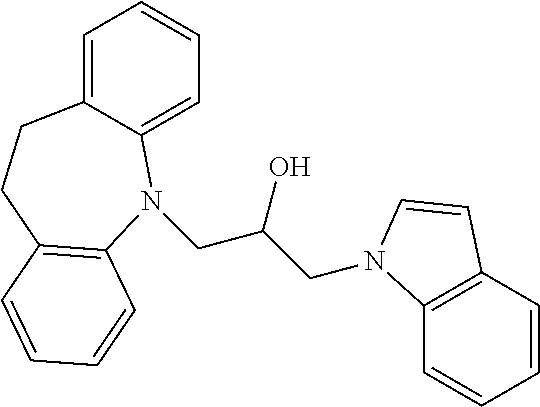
C1=C2C(=CC=C1)N(CC(CN1C3=C(C=CC=C3)C=C1)O)C1=C(CC2)C=CC=C1
